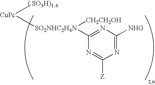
N1=C([NHG])N=C([SO2NHC2H4N]([CH2CH2OH])[CuPc][SO3H)1.4])N=C1[Z]
